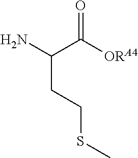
C(N)(C([ORA4])=O)CCSC
